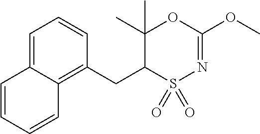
C1=C2C(=C(CC3S(=O)(=O)N=C(OC)OC3(C)C)C=C1)C=CC=C2
